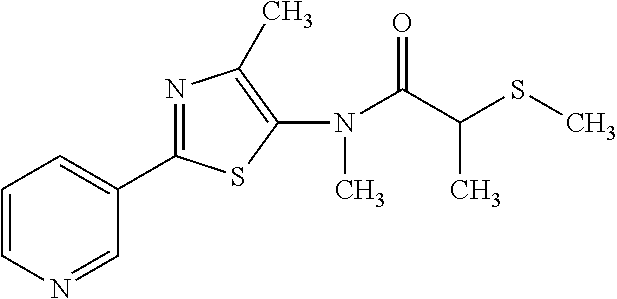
C1(N(C(=O)C(SC)C)C)=C(C)N=C(C2=CC=CN=C2)S1
